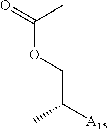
C(OCC([A15])C)(=O)C
